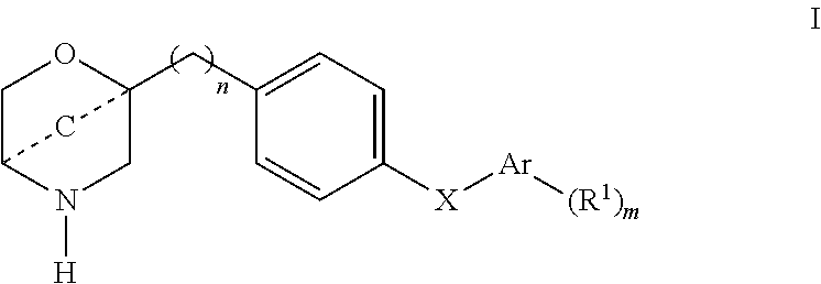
C1C2N([H])CC(CC3=CC=C([X][Ar][(R1)m])C=C3)(O1)C2
